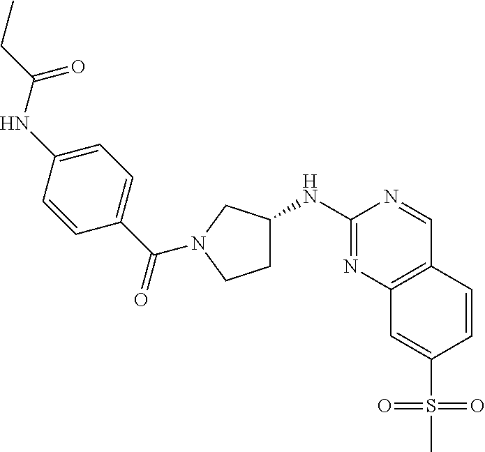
C1(NC2CCN(C(C3=CC=C(NC(CC)=O)C=C3)=O)C2)=NC2=C(C=N1)C=CC(S(C)(=O)=O)=C2
